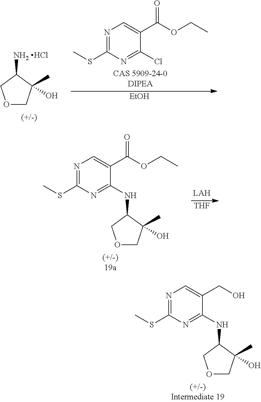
N1=C(SC)N=C(Cl)C(C(OCC)=O)=C1.O1CC(C)(O)C([NH2 HCl])C1.[EtOH].O1CC(C)(O)C(NC2=NC(SC)=NC=C2C(OCC)=O)C1.[THF].O1CC(C)(O)C(NC2=NC(SC)=NC=C2CO)C1
